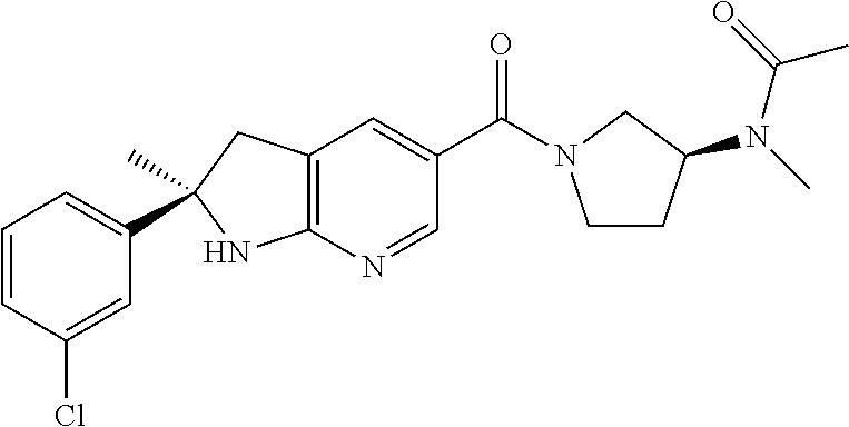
C12=C(C=C(C(=O)N3CCC(N(C)C(=O)C)C3)C=N1)CC(C)(C1=CC=CC(Cl)=C1)N2
